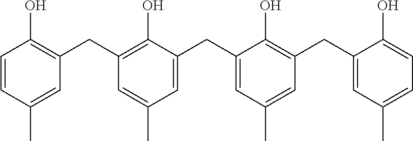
C1=CC(C)=CC(CC2=C(O)C(CC3=CC(C)=CC(CC4=CC(C)=CC=C4O)=C3O)=CC(C)=C2)=C1O
